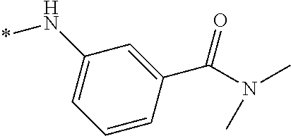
C1(N*)=CC=CC(C(=O)N(C)C)=C1
